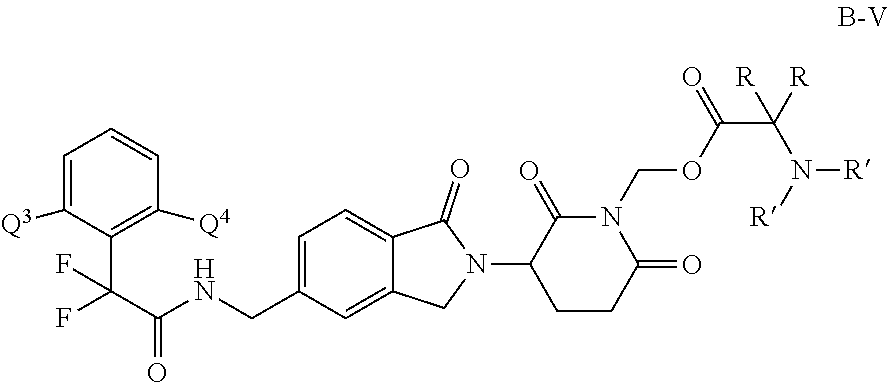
C1=C(CNC(C(C2=C([Q4])C=CC=C2[Q3])(F)F)=O)C=C2C(=C1)C(=O)N(C1C(=O)N(COC(C(N([R])[R])([R])[R])=O)C(=O)CC1)C2
